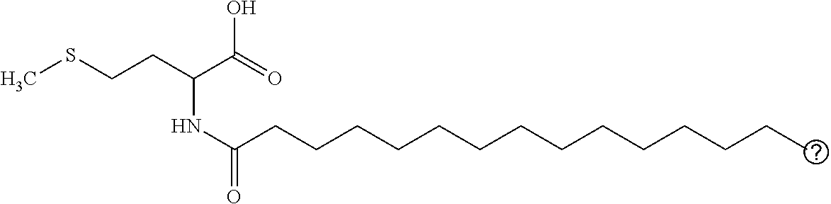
CSCCC(C(=O)O)NC(=O)CCCCCCCCCCCCCC
